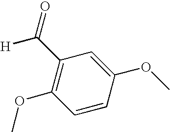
C1(C(=O)[H])=C(OC)C=CC(OC)=C1
